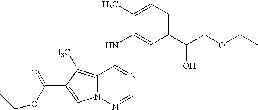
C1=C(C)C(NC2=NC=NN3C2=C(C)C(C(=O)OCC)=C3)=CC(C(COCC)O)=C1
